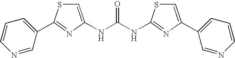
N(C(NC1=NC(C2=CC=CN=C2)=CS1)=O)C1=CSC(C2=CC=CN=C2)=N1
